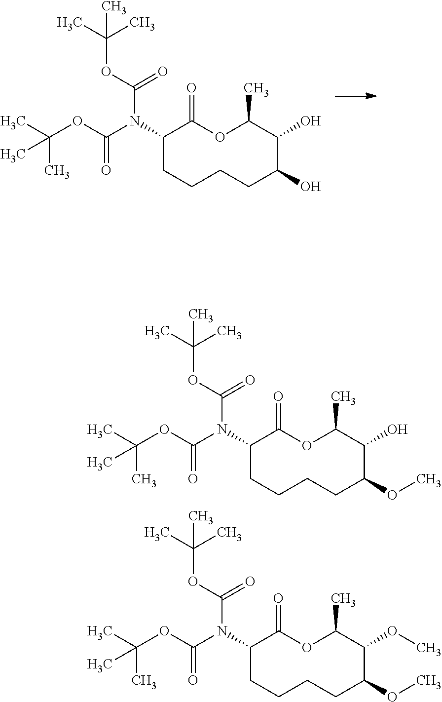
C1(N(C(OC(C)(C)C)=O)C(OC(C)(C)C)=O)CCCCC(O)C(O)C(C)OC1=O.C1(N(C(OC(C)(C)C)=O)C(OC(C)(C)C)=O)CCCCC(OC)C(O)C(C)OC1=O.C1(N(C(OC(C)(C)C)=O)C(OC(C)(C)C)=O)CCCCC(OC)C(OC)C(C)OC1=O
